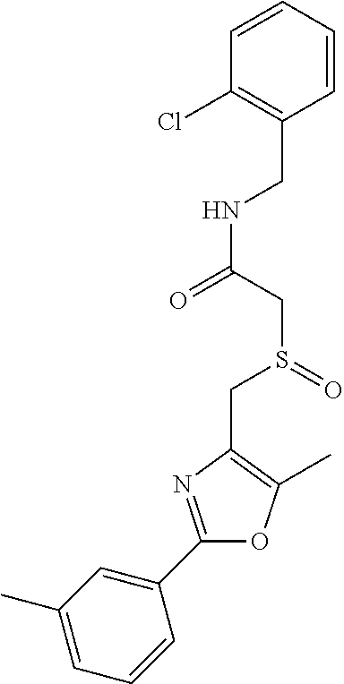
C1=C(C)C=C(C2=NC(CS(CC(NCC3=C(Cl)C=CC=C3)=O)=O)=C(C)O2)C=C1
